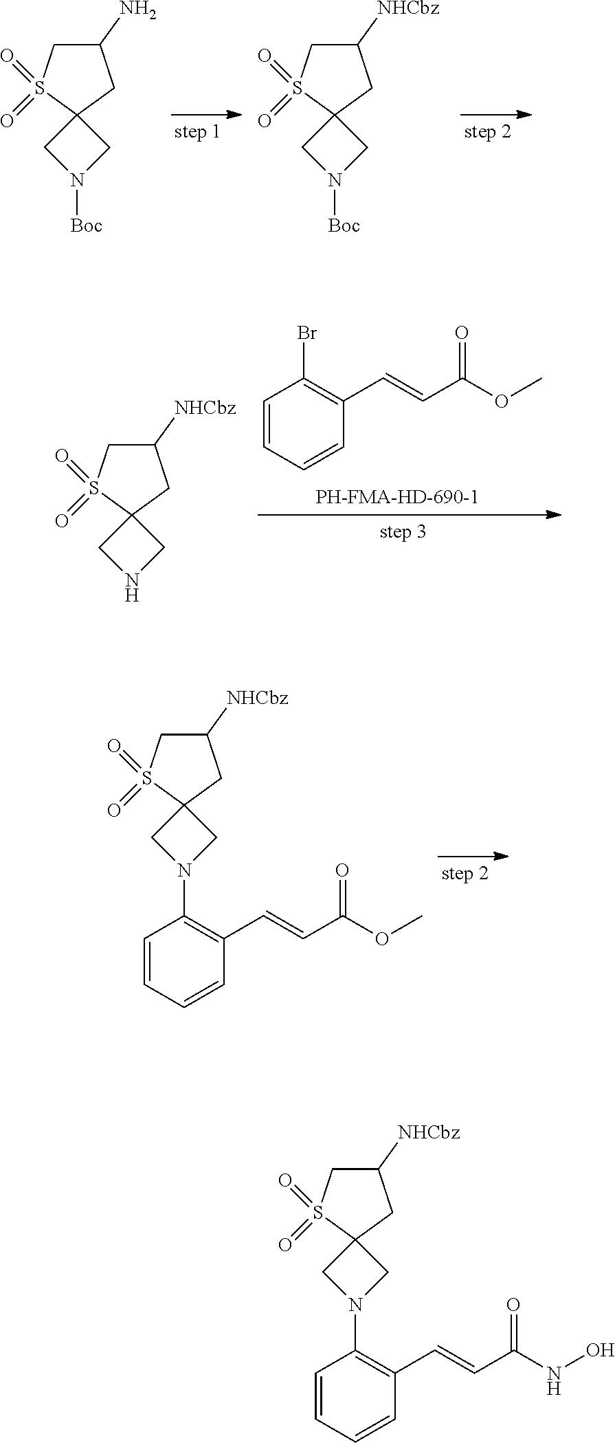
C1(N)CS(=O)(=O)C2(C1)CN([Boc])C2.C1([NHCbz])CS(=O)(=O)C2(C1)CN([Boc])C2.C1=CC=CC(C=CC(OC)=O)=C1Br.C1([NHCbz])CS(=O)(=O)C2(C1)CNC2.C1([NHCbz])CS(=O)(=O)C2(C1)CN(C1=C(C=CC(OC)=O)C=CC=C1)C2.C1([NHCbz])CS(=O)(=O)C2(C1)CN(C1=C(C=CC(NO)=O)C=CC=C1)C2
